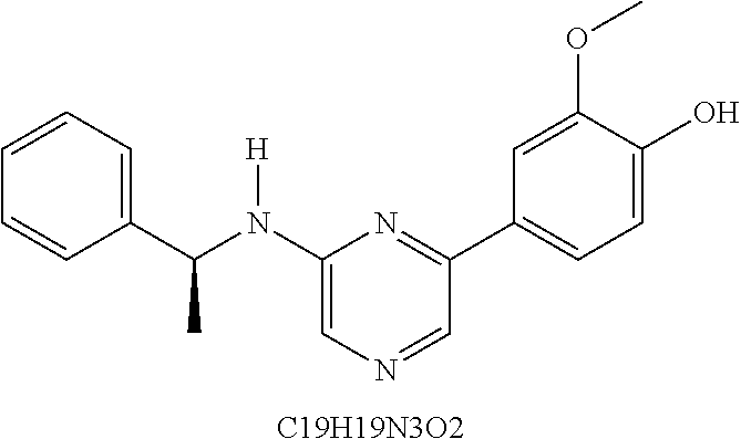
C1=CC=C(C(N(C2=CN=CC(C3=CC=C(O)C(OC)=C3)=N2)[H])C)C=C1.[C19H19N3O2]
